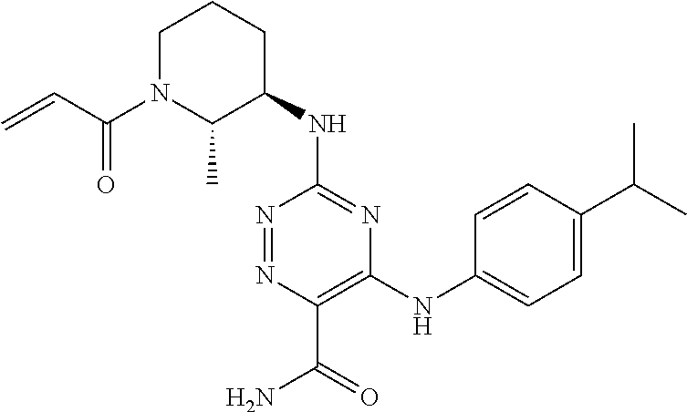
C1(NC2CCCN(C(C=C)=O)C2C)=NC(NC2=CC=C(C(C)C)C=C2)=C(C(=O)N)N=N1
